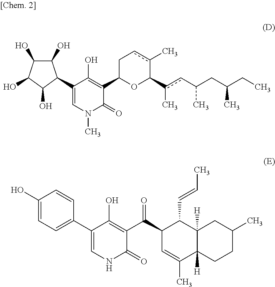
C1(O)C(O)C(O)C(O)C1C1=CN(C)C(=O)C(C2OC(c(cC(CC(CC)C)C)C)c(C)cC2)=C1O.C1(O)=CC=C(C2=CNC(=O)C(C(C3C=C(C)C4([H])C([H])(C3C=CC)CC(C)CC4)=O)=C2O)C=C1
